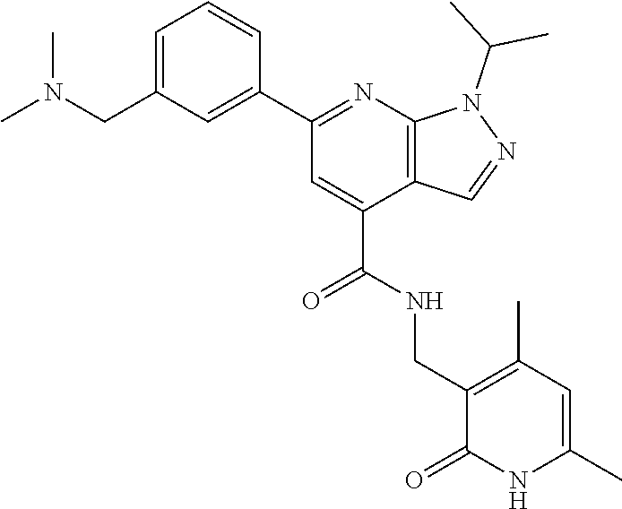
CN(C)CC1=CC=CC(C2=NC3=C(C(C(NCC4=C(C)C=C(C)NC4=O)=O)=C2)C=NN3C(C)C)=C1
